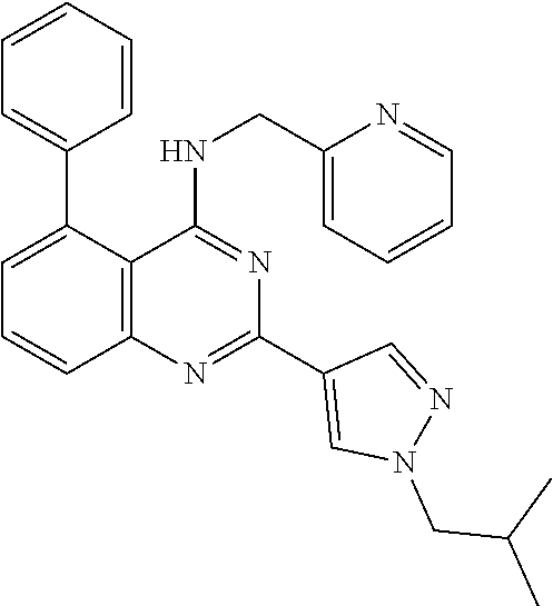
C1(C2=CC=CC3=C2C(NCC2=CC=CC=N2)=NC(C2=CN(CC(C)C)N=C2)=N3)=CC=CC=C1
